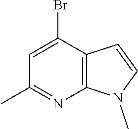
C12=C(C(Br)=CC(C)=N1)C=CN2C
